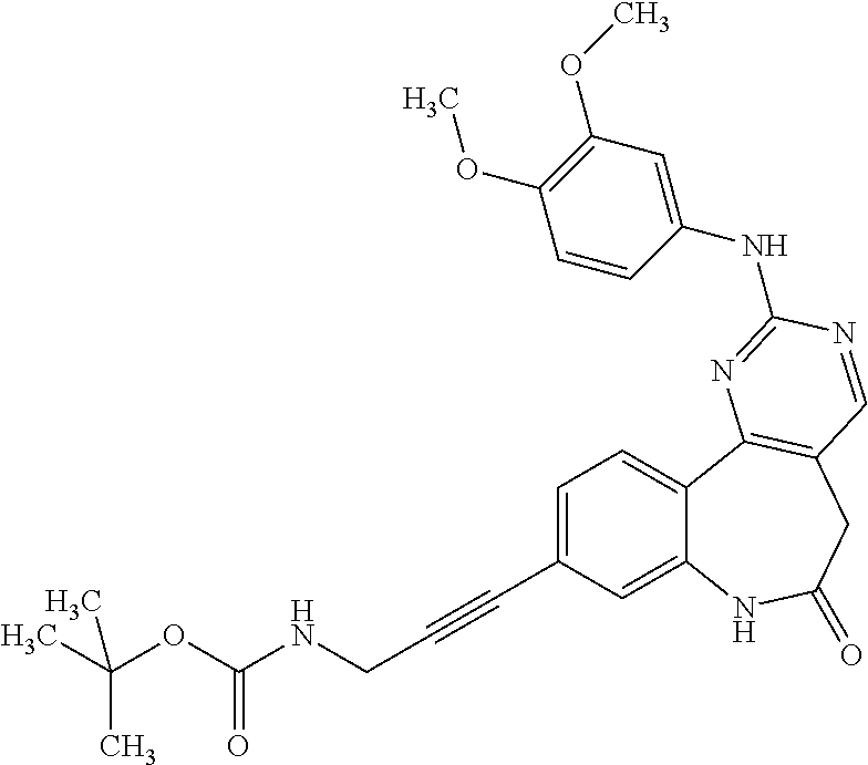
C1=C(C#CCNC(OC(C)(C)C)=O)C=C2C(=C1)C1=C(CC(=O)N2)C=NC(NC2=CC(OC)=C(OC)C=C2)=N1
